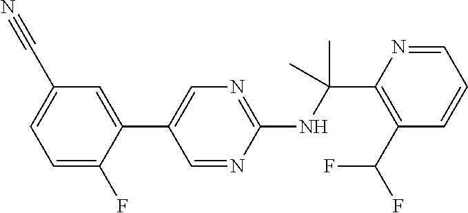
N(C(C1=C(C(F)F)C=CC=N1)(C)C)C1=NC=C(C2=CC(C#N)=CC=C2F)C=N1
